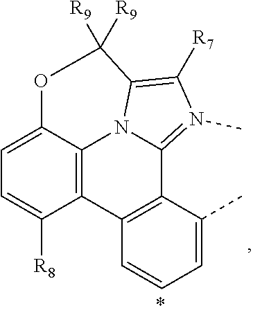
C12=C(C(C)=CC=C1)C1=N(C)C([R7])=C3N1C1=C2C([R8])=CC=C1OC3([R9])[R9]
